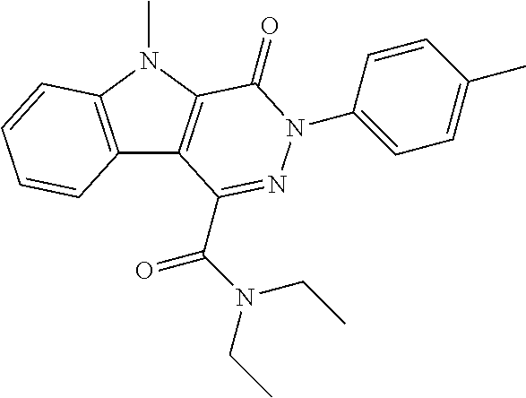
C12=C(N(C)C3=C1C(C(N(CC)CC)=O)=NN(C1=CC=C(C)C=C1)C3=O)C=CC=C2
